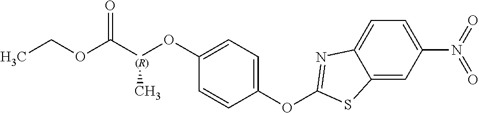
C1(OC2=NC3=CC=C(N(=O)=O)C=C3S2)=CC=C(O[(R)](C(OCC)=O)C)C=C1
